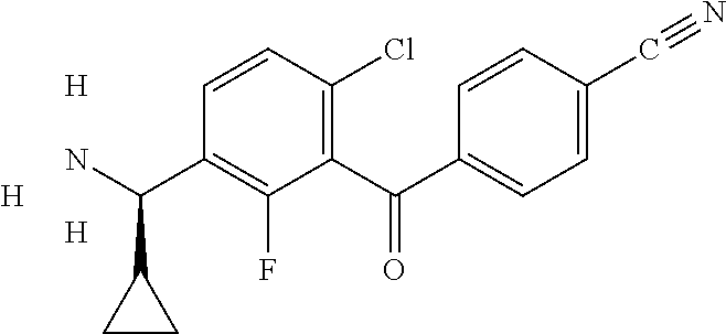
C1(C(C2=CC=C(C#N)C=C2)=O)=C(Cl)C=CC(C(N)C2CC2)=C1F.[H].[H].[H]
